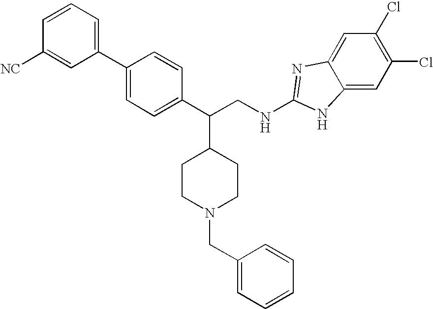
C1=CC=C(C2=CC=C(C(CNC3=NC4=CC(Cl)=C(Cl)C=C4N3)C3CCN(CC4=CC=CC=C4)CC3)C=C2)C=C1[NC]
